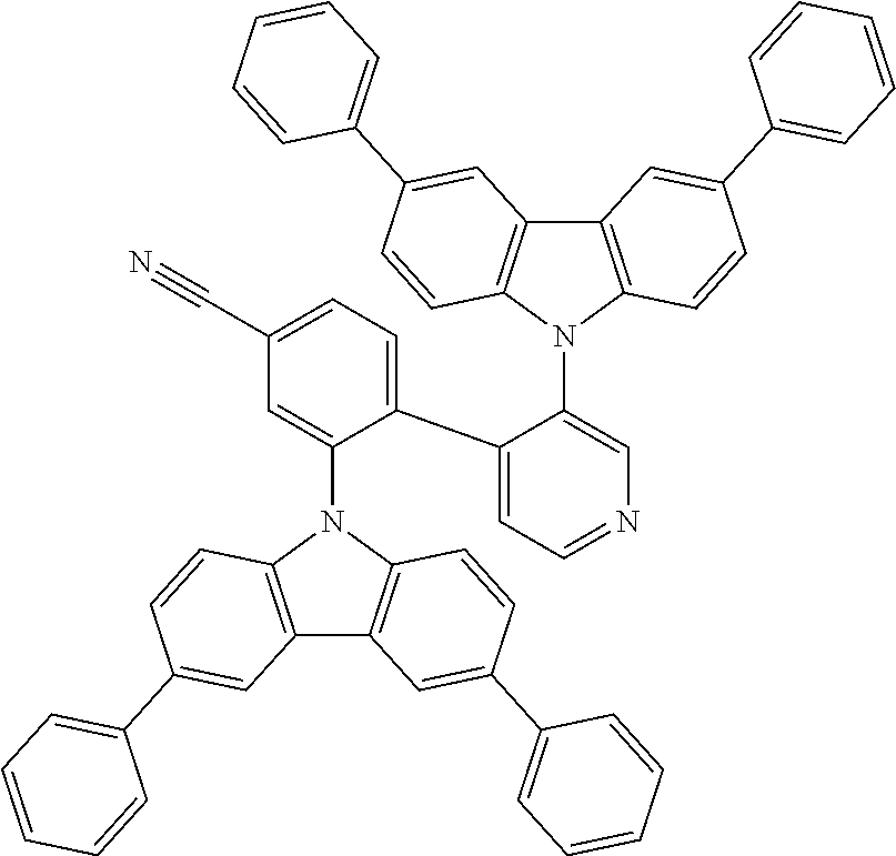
C12=C(N(C3=CN=CC=C3C3=CC=C(C#N)C=C3N3C4=C(C5=C3C=CC(C3=CC=CC=C3)=C5)C=C(C3=CC=CC=C3)C=C4)C3=C1C=C(C1=CC=CC=C1)C=C3)C=CC(C1=CC=CC=C1)=C2
